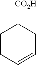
C1CC=CCC1[CO2H]
